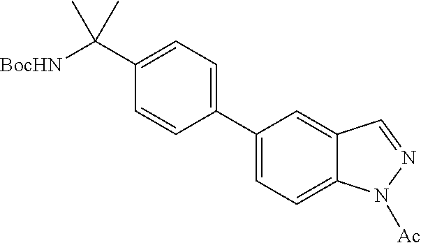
C1(C2=CC=C3C(=C2)C=NN3[Ac])=CC=C(C([BocHN])(C)C)C=C1
